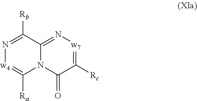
C1([Rc])=[w7]N=C2N(C1=O)C([Ra])=[w4]N=C2[Rb]
